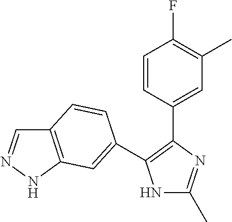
N1C(C)=NC(C2=CC(C)=C(F)C=C2)=C1C1=CC2=C(C=NN2)C=C1
